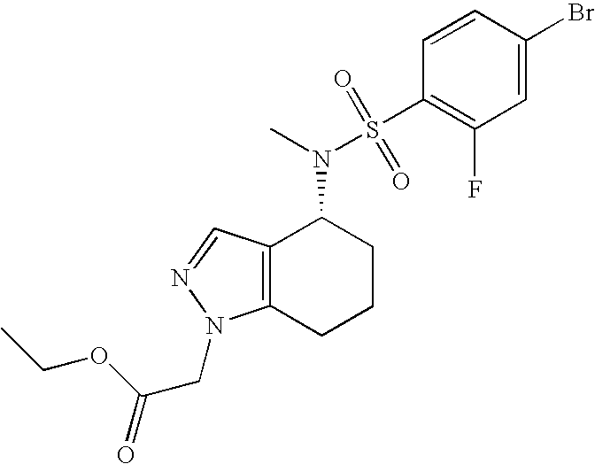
C12=C(C=NN1CC(=O)OCC)C(N(S(=O)(=O)C1=C(F)C=C(Br)C=C1)C)CCC2
